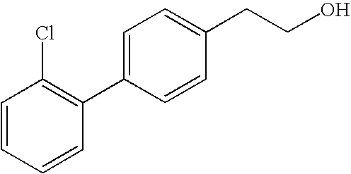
C1=CC=CC(C2=CC=C(CCO)C=C2)=C1Cl
